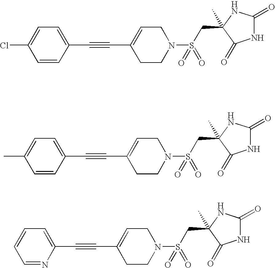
ClC1=CC=C(C#CC2=CCN(S(CC3(C)C(=O)NC(=O)N3)(=O)=O)CC2)C=C1.CC1=CC=C(C#CC2=CCN(S(CC3(C)C(=O)NC(=O)N3)(=O)=O)CC2)C=C1.C1=CC=C(C#CC2=CCN(S(CC3(C)C(=O)NC(=O)N3)(=O)=O)CC2)N=C1
